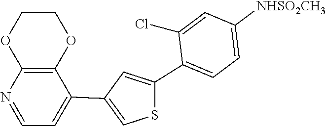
C1(C2=CC(C3=CC=NC4=C3OCCO4)=CS2)=CC=C([NHSO2CH3])C=C1Cl
